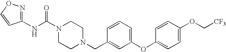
N(C(N1CCN(CC2=CC(OC3=CC=C(OC[CF3])C=C3)=CC=C2)CC1)=O)C1=NOC=C1
